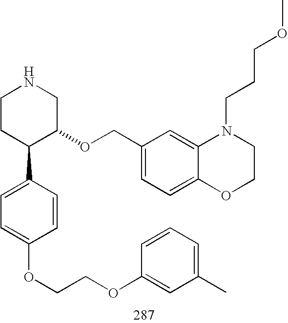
C1CC(C2=CC=C(OCCOC3=CC(C)=CC=C3)C=C2)C(OCC2=CC=C3C(=C2)N(CCCOC)CCO3)CN1
